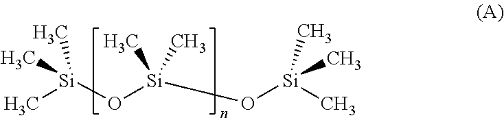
O([Si](O[Si](C)(C)C)(C)C)[Si](C)(C)C
